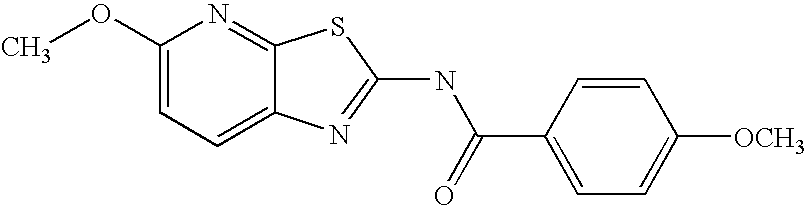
C1(OC)=CC=C2C(=N1)SC(NC(C1=CC=C([OCH3])C=C1)=O)=N2
